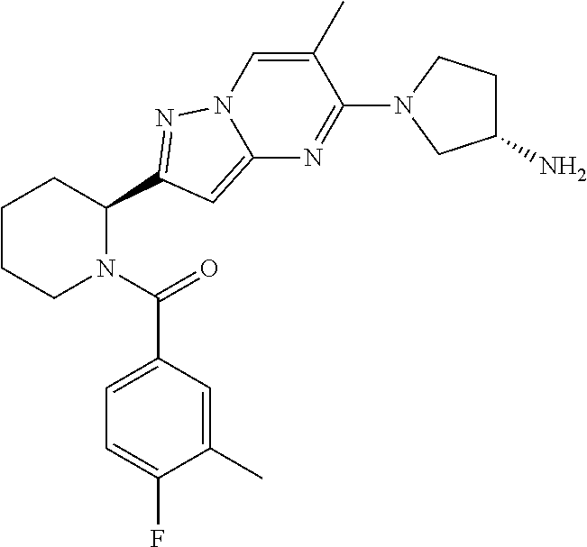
C1CCN(C(=O)C2=CC=C(F)C(C)=C2)C(C2=NN3C=C(C)C(N4CC(N)CC4)=NC3=C2)C1
